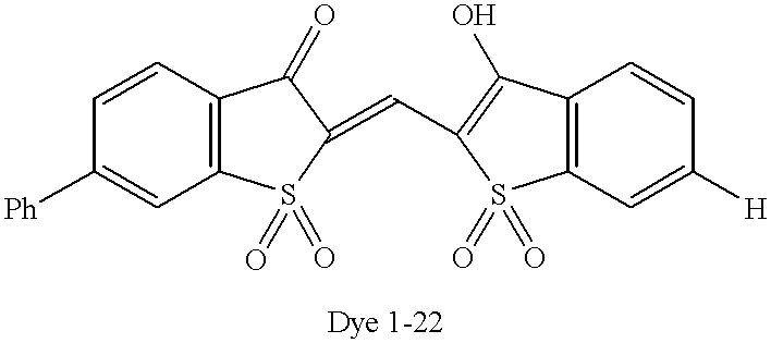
C1=CC2=C(C=C1[Ph])S(=O)(=O)C(=CC1=C(O)C3=C(C=C([H])C=C3)S1(=O)=O)C2=O
